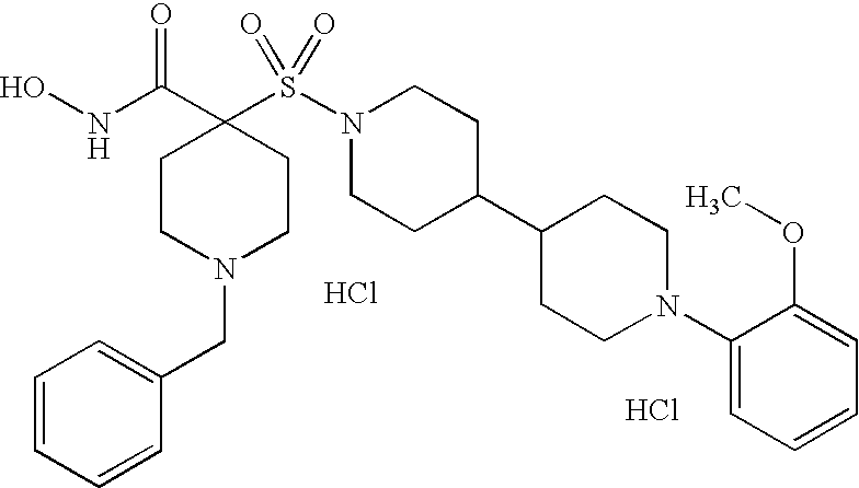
ONC(C1(S(N2CCC(C3CCN(C4=CC=CC=C4OC)CC3)CC2)(=O)=O)CCN(CC2=CC=CC=C2)CC1)=O.Cl.Cl
